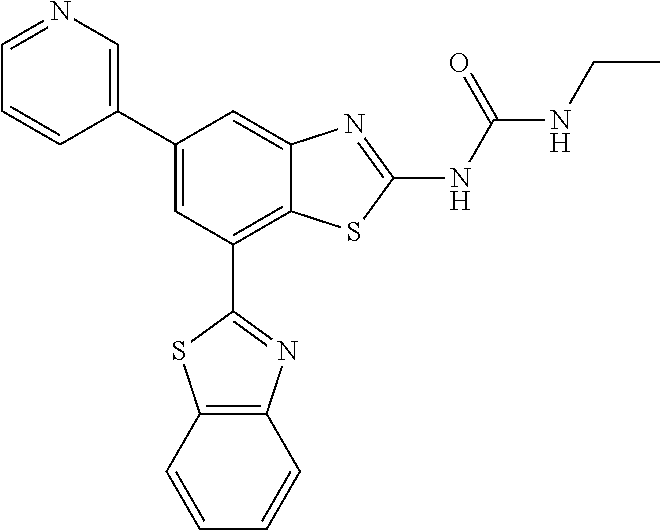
C1(C2=CN=CC=C2)=CC(C2=NC3=C(S2)C=CC=C3)=C2C(=C1)N=C(NC(NCC)=O)S2
